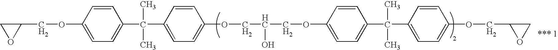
O(C1=CC=C(C(C2=CC=C(OCC(COC3=CC=C(C(C4=CC=C(OCC5OC5)C=C4)(C)C)C=C3)O)C=C2)(C)C)C=C1)CC1CO1
